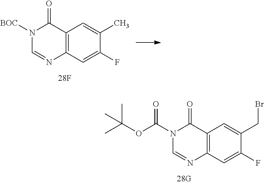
C12=C(C=C(F)C(C)=C1)N=CN([BOC])C2=O.C12=C(C=C(F)C(CBr)=C1)N=CN(C(OC(C)(C)C)=O)C2=O
